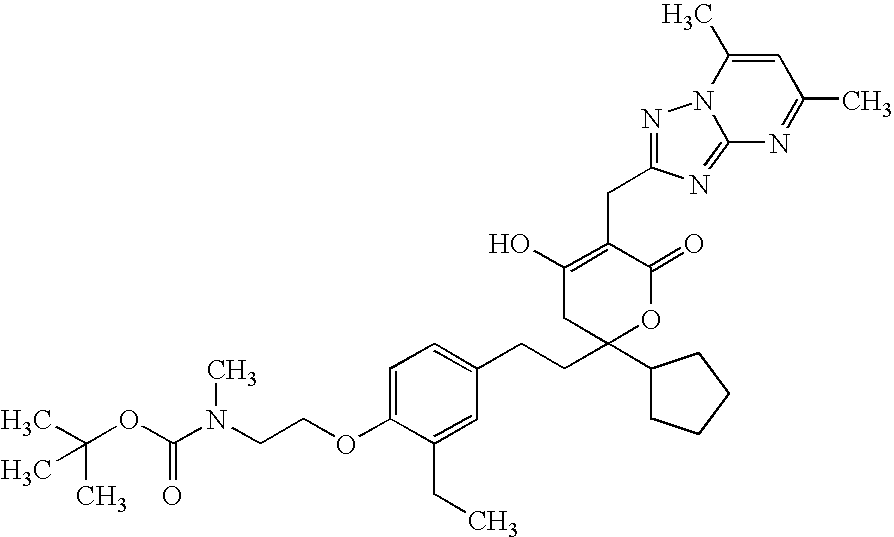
C1=C(OCCN(C(OC(C)(C)C)=O)C)C(CC)=CC(CCC2(C3CCCC3)OC(=O)C(CC3=NN4C(=N3)N=C(C)C=C4C)=C(O)C2)=C1
